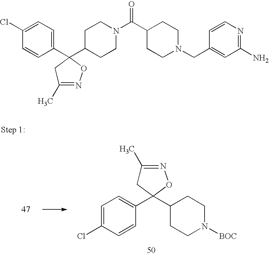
C1(Cl)=CC=C(C2(C3CCN([BOC])CC3)ON=C(C)C2)C=C1.C1(Cl)=CC=C(C2(C3CCN(C(C4CCN(CC5=CC(N)=NC=C5)CC4)=O)CC3)ON=C(C)C2)C=C1
